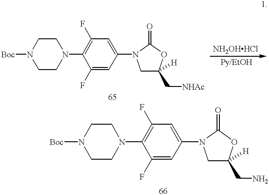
C1CN(C2=C(F)C=C(N3CC(C[NHAc])([H])OC3=O)C=C2F)CCN1[Boc].C1CN(C2=C(F)C=C(N3CC(CN)([H])OC3=O)C=C2F)CCN1[Boc]
